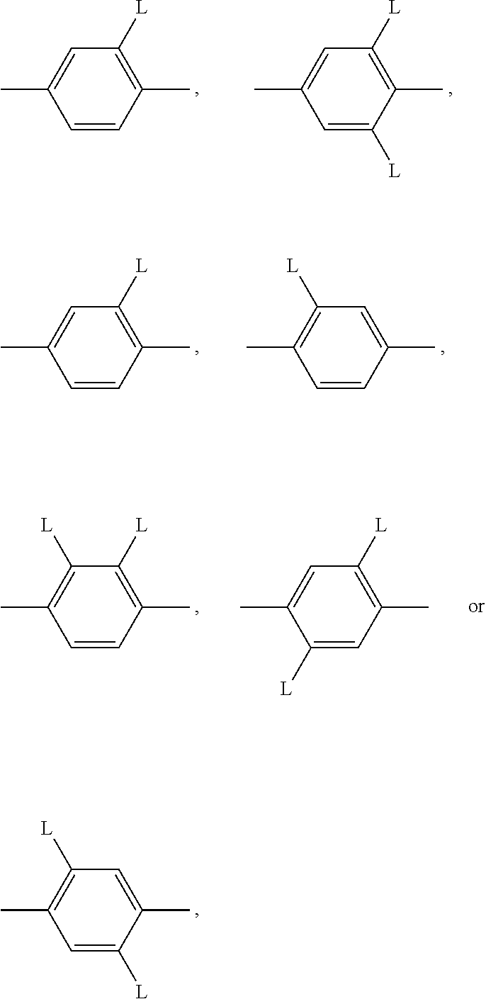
C1=C([L])C(C)=CC([L])=C1C.C1=CC(C)=C([L])C=C1C.C1=C([L])C(C)=C([L])C=C1C.C1=CC(C)=C([L])C=C1C.C1=CC(C)=CC([L])=C1C.C1=CC(C)=C([L])C([L])=C1C.C1([L])=CC(C)=C([L])C=C1C
